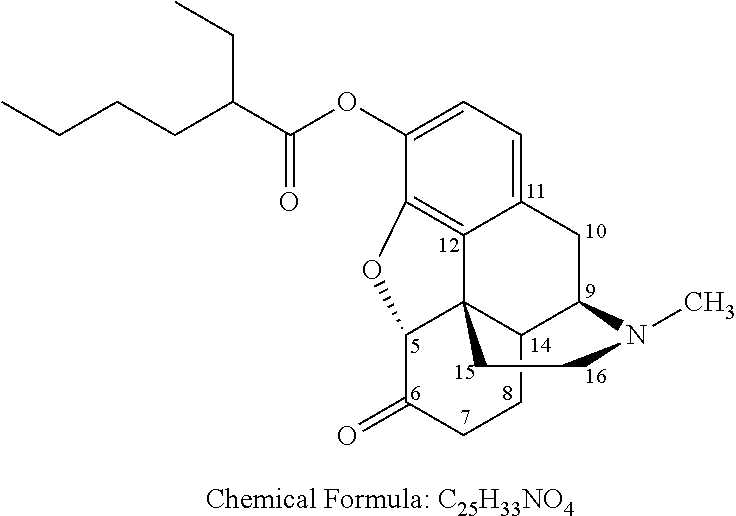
C1=C(OC(C(CCCC)CC)=O)C2=C3C(=C1)CC1C4C3(C(C(=O)CC4)O2)CCN1C
